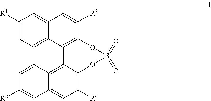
C1([R1])=CC=C2C(=C1)C=C([R3])C1=C2C2=C3C(=CC([R4])=C2OS(=O)(=O)O1)C=C([R2])C=C3
